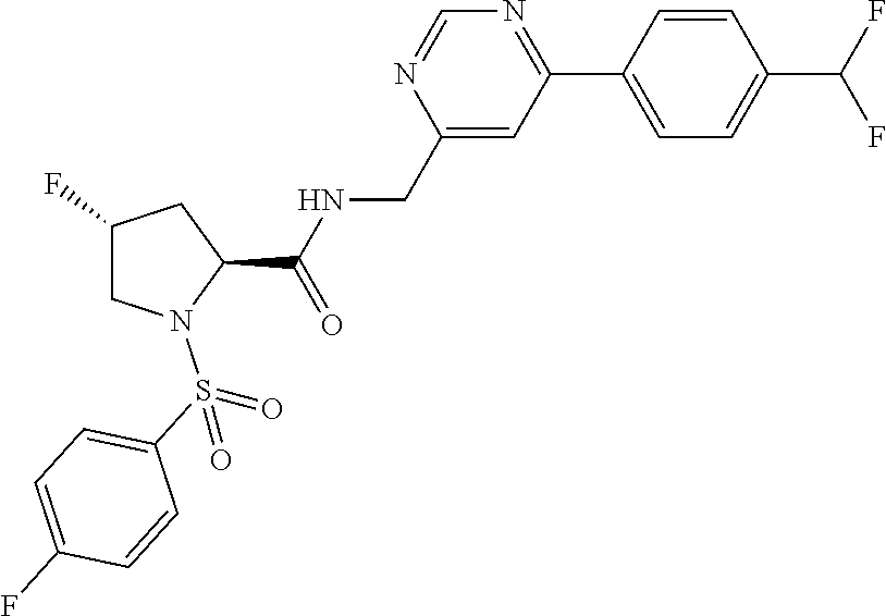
C1=NC(CNC(C2CC(F)CN2S(C2=CC=C(F)C=C2)(=O)=O)=O)=CC(C2=CC=C(C(F)F)C=C2)=N1
